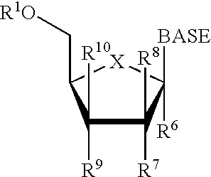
C1([R9])([R10])C([R8])([R7])C([BASE])([R6])[X]C1C[R1O]
